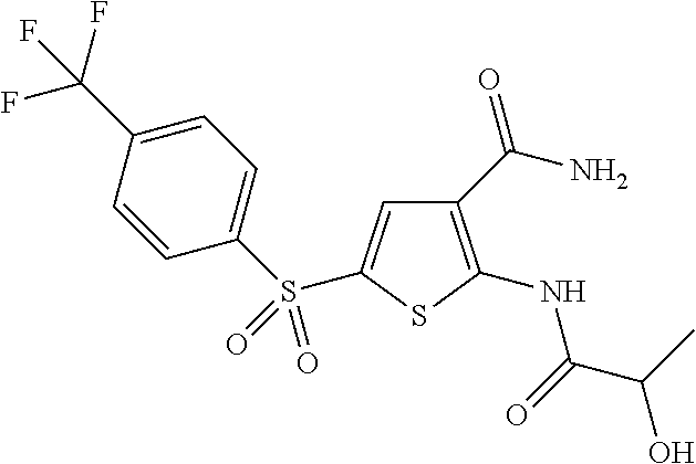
C1(C(N)=O)=C(NC(C(C)O)=O)SC(S(C2=CC=C(C(F)(F)F)C=C2)(=O)=O)=C1
